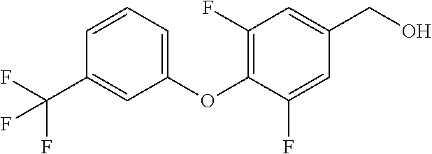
C1=CC=C(OC2=C(F)C=C(CO)C=C2F)C=C1C(F)(F)F
